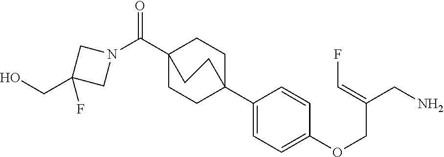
C1(C23CCC(C(N4CC(CO)(F)C4)=O)(CC2)CC3)=CC=C(OCC(CN)=CF)C=C1
